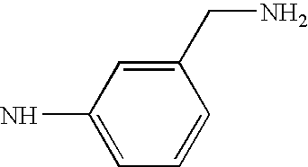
C1(CN)=CC(N)=CC=C1
